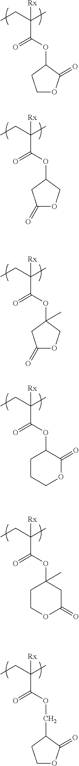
C1OC(=O)C(OC(=O)C(CC)(C)[Rx])C1.C1(=O)OCC(OC(=O)C(CC)(C)[Rx])C1.C1(=O)OCC(OC(=O)C(CC)(C)[Rx])(C)C1.C1(OC(=O)C(CC)(C)[Rx])CCCOC1=O.C1(OC(=O)C(CC)(C)[Rx])(C)CCOC(=O)C1.C(OC(=O)C(CC)(C)[Rx])C1CCOC1=O
